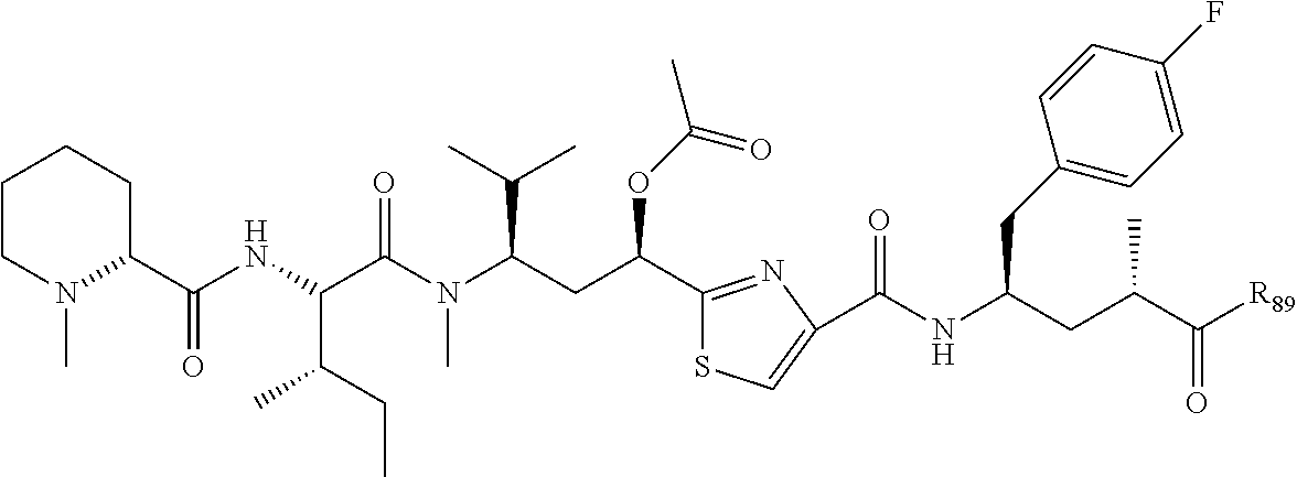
C1CN(C)C(C(NC(C(N(C(CC(C2=NC(C(NC(CC(C([R89])=O)C)CC3=CC=C(F)C=C3)=O)=CS2)OC(C)=O)C(C)C)C)=O)C(CC)C)=O)CC1
